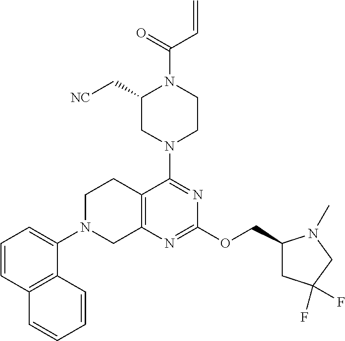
C12=C(N=C(OCC3CC(F)(F)CN3C)N=C1N1CCN(C(=O)C=C)C(C[NC])C1)CN(C1=CC=CC3=C1C=CC=C3)CC2
